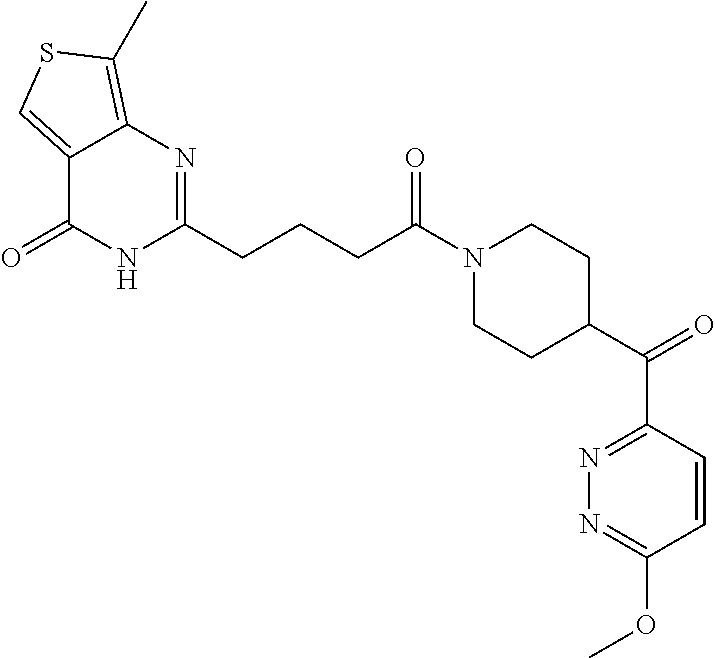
C12=CSC(C)=C1N=C(CCCC(N1CCC(C(C3=NN=C(OC)C=C3)=O)CC1)=O)NC2=O
